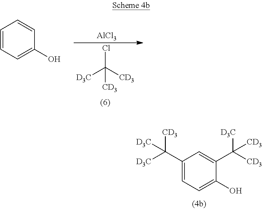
C1(O)=CC=CC=C1.ClC([D3C])([CD3])[CD3].[AlCl3].C1=C(C([D3C])([CD3])[CD3])C(O)=CC=C1C([D3C])([CD3])[D3C]
